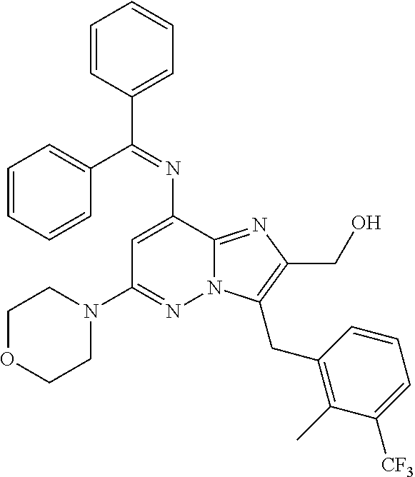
C1OCCN(C2=NN3C(=NC(CO)=C3CC3=C(C)C([CF3])=CC=C3)C(N=C(C3=CC=CC=C3)C3=CC=CC=C3)=C2)C1
